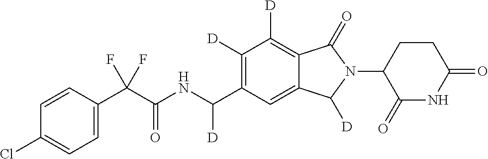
C1=CC(C(C(NC(C2=C([D])C([D])=C3C(=C2)C([D])N(C2C(=O)NC(=O)CC2)C3=O)[D])=O)(F)F)=CC=C1Cl
